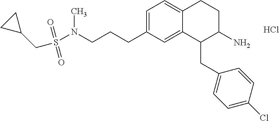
Cl.C1=C(CCCN(S(CC2CC2)(=O)=O)C)C=C2C(=C1)CCC(N)C2CC1=CC=C(Cl)C=C1
